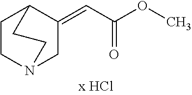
C1CN2CC(=CC(OC)=O)C1CC2
